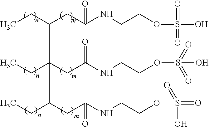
CCC(CC(NCCOS(=O)(=O)O)=O)C(CC(NCCOS(=O)(O)=O)=O)(CC)C(CC)CC(NCCOS(O)(=O)=O)=O
